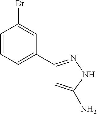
C1=CC=C(C2=NNC(N)=C2)C=C1Br
